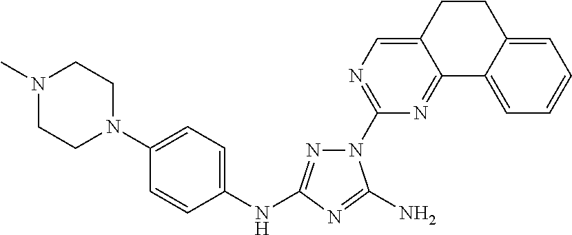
N1(C2=NC=C3C(=N2)C2=CC=CC=C2CC3)N=C(NC2=CC=C(N3CCN(C)CC3)C=C2)N=C1N
